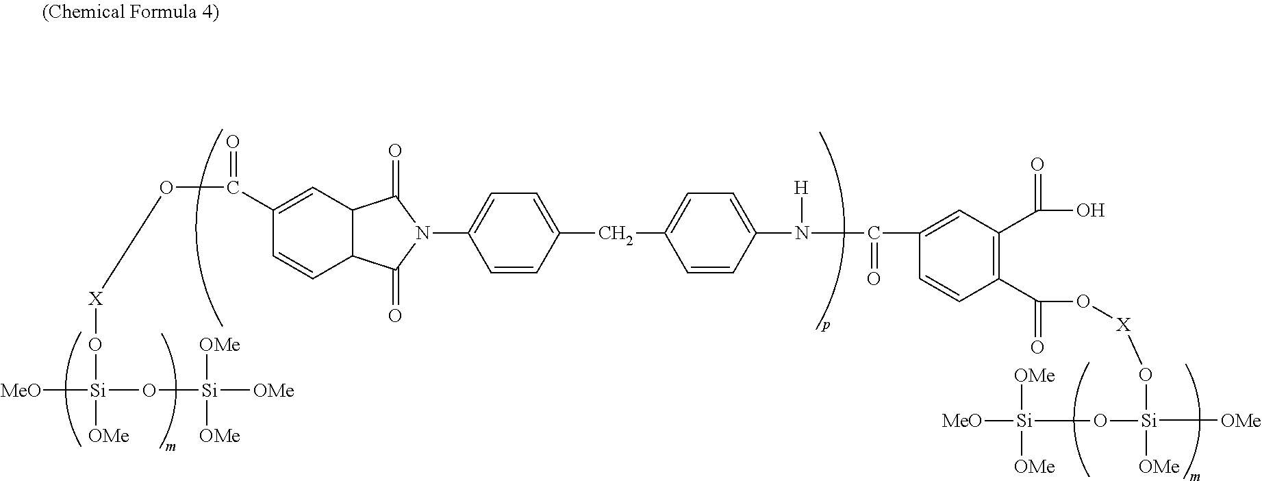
C1=CC(CC2=CC=C(N([H])C(=O)C3=CC(C(O)=O)=C(C(O[X]O[Si]([OMe])([OMe])O[Si]([MeO])([OMe])[OMe])=O)C=C3)C=C2)=CC=C1N1C(=O)C2C(C=C(C(=O)O[X]O[Si](O[Si]([OMe])([OMe])[OMe])([MeO])[OMe])C=C2)C1=O
